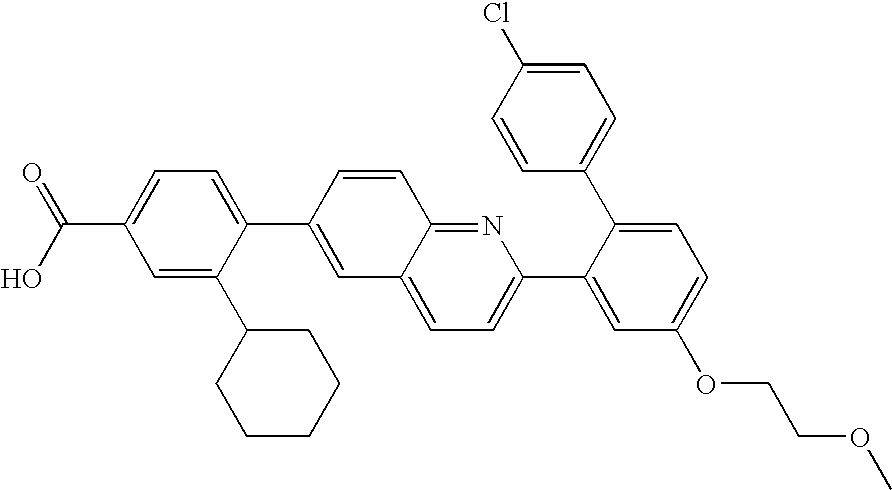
C(C1=CC=C(C2=CC3=CC=C(C4=CC(OCCOC)=CC=C4C4=CC=C(Cl)C=C4)N=C3C=C2)C(C2CCCCC2)=C1)(O)=O
